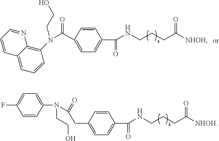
C1(C(NCCCC([NHOH])=O)=O)=CC=C(CC(N(C2=CC=C(F)C=C2)CCO)=O)C=C1.C1(C(NCCCC([NHOH])=O)=O)=CC=C(C(N(C2=C3C(=CC=C2)C=CC=N3)CCO)=O)C=C1
